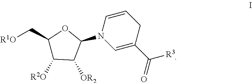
C1(C[R1O])C([R2O])C([OR2])C(N2C=C(C([R3])=O)CC=C2)O1
